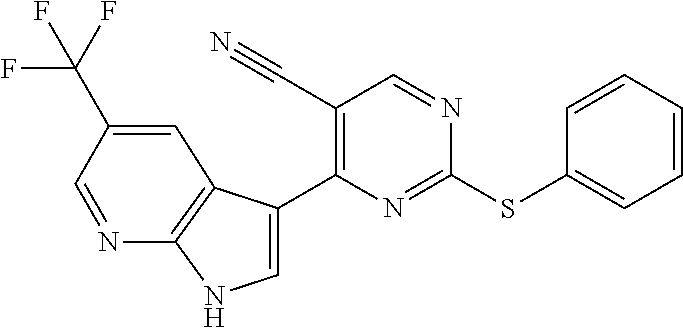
C1=C(C2=C(C#N)C=NC(SC3=CC=CC=C3)=N2)C2=C(N1)N=CC(C(F)(F)F)=C2
